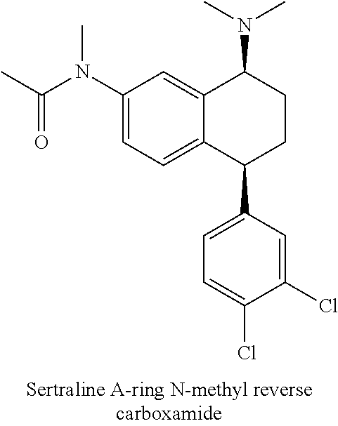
C12=CC(N(C(C)=O)C)=CC=C1C(C1=CC=C(Cl)C(Cl)=C1)CCC2N(C)C
